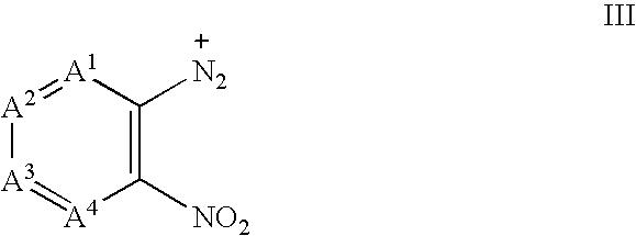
[A2]1=[A1]C([N2])=C([NO2])[A4]=[A3]1
